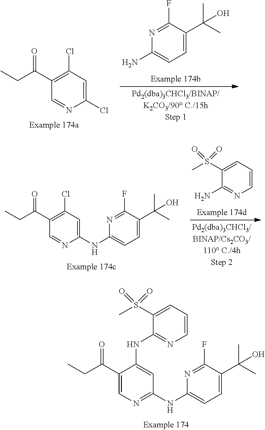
O=C(C1=CN=C(NC2=CC=C(C(C)(C)O)C(F)=N2)C=C1NC1=NC=CC=C1S(C)(=O)=O)CC.O=C(C1=C(Cl)C=C(NC2=CC=C(C(C)(C)O)C(F)=N2)N=C1)CC.C1(S(C)(=O)=O)=CC=CN=C1N.O=C(C1=C(Cl)C=C(Cl)N=C1)CC.FC1=NC(N)=CC=C1C(C)(C)O
